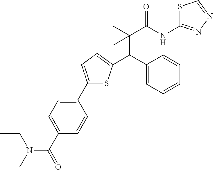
C1(C2=CC=C(C(C3=CC=CC=C3)C(C)(C(NC3=NN=CS3)=O)C)S2)=CC=C(C(=O)N(C)CC)C=C1
